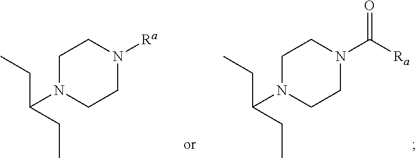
C1N(C(CC)CC)CCN(C([Ra])=O)C1.C1N(C(CC)CC)CCN([Ra])C1
